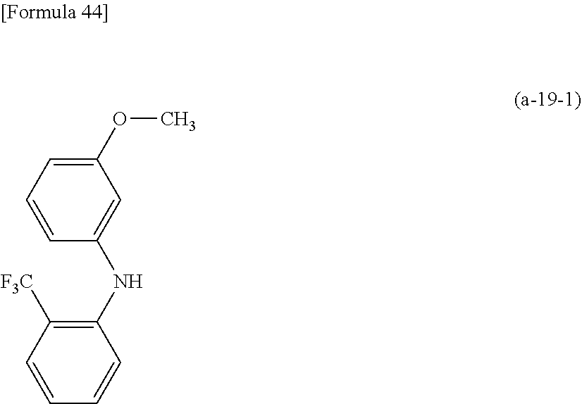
C1(OC)=CC=CC(NC2=C([F3C])C=CC=C2)=C1
